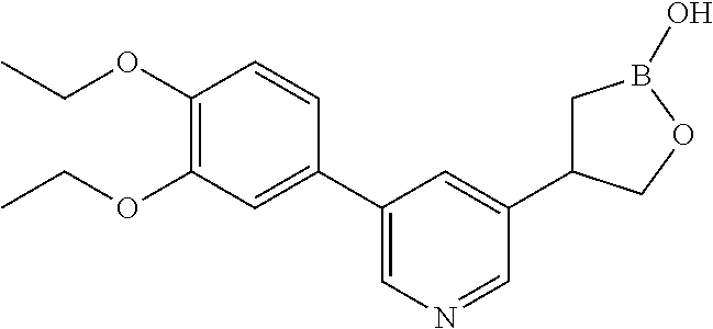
C1(C2=CN=CC(C3CB(O)OC3)=C2)=CC(OCC)=C(OCC)C=C1
